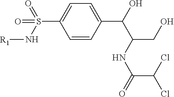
C1=CC(C(O)C(NC(=O)C(Cl)Cl)CO)=CC=C1S(N[R1])(=O)=O
